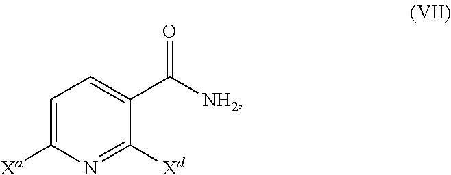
[Xd]C1=NC([Xa])=CC=C1C(=O)[NH2]
